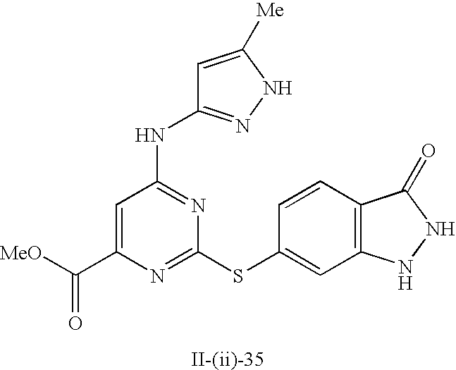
C1=C(C([MeO])=O)N=C(SC2=CC3=C(C=C2)C(=O)NN3)N=C1NC1=NNC([Me])=C1
